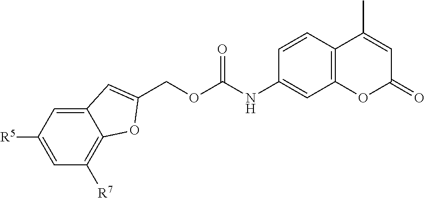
C1=C([R5])C=C2C(=C1[R7])OC(COC(NC1=CC3=C(C=C1)C(C)=CC(=O)O3)=O)=C2
